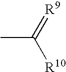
CC([R10])=[R9]
